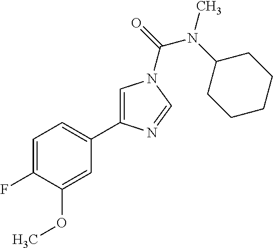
C1=C(F)C(OC)=CC(C2=CN(C(N(C)C3CCCCC3)=O)C=N2)=C1
